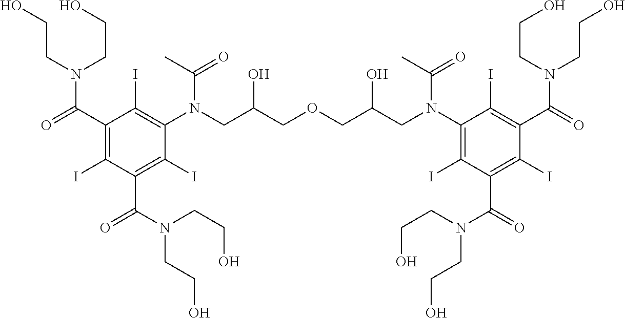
O=C(N(CCO)CCO)C1=C(I)C(N(CC(COCC(CN(C2=C(I)C(C(=O)N(CCO)CCO)=C(I)C(C(=O)N(CCO)CCO)=C2I)C(C)=O)O)O)C(C)=O)=C(I)C(C(=O)N(CCO)CCO)=C1I
